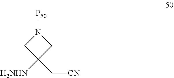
N1([P50])CC(C[CN])([H2NHN])C1
